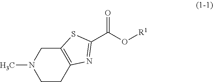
C12=C(CCN(C)C1)N=C(C(O[R1])=O)S2
